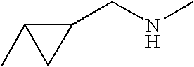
C1(CNC)C(C)C1
